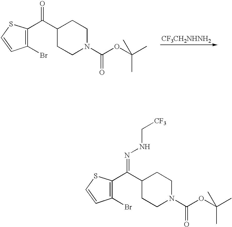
C1(C(C2=C(Br)C=CS2)=NNC[CF3])CCN(C(OC(C)(C)C)=O)CC1.C1(C(C2=C(Br)C=CS2)=O)CCN(C(OC(C)(C)C)=O)CC1.[CF3CH2NHNH2]
